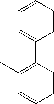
C1(C2=CC=CC=C2)=C(C)C=CC=C1
